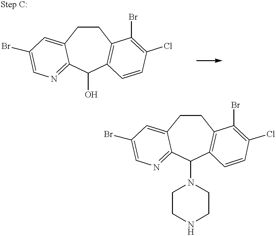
C1CC2=CC(Br)=CN=C2C(O)C2=C1C(Br)=C(Cl)C=C2.C1CC2=CC(Br)=CN=C2C(N2CCNCC2)C2=C1C(Br)=C(Cl)C=C2
